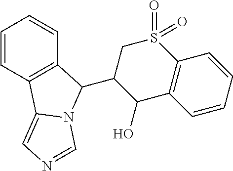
C1=CC2=C(C=C1)C(C1C(O)C3=C(S(=O)(=O)C1)C=CC=C3)N1C2=CN=C1
